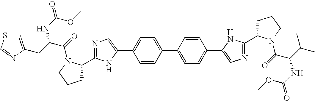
C1CCN(C(=O)C(NC(=O)OC)C(C)C)C1C1=NC=C(C2=CC=C(C3=CC=C(C4=CN=C(C5CCCN5C(=O)C(CC5=CSC=N5)NC(=O)OC)N4)C=C3)C=C2)N1
